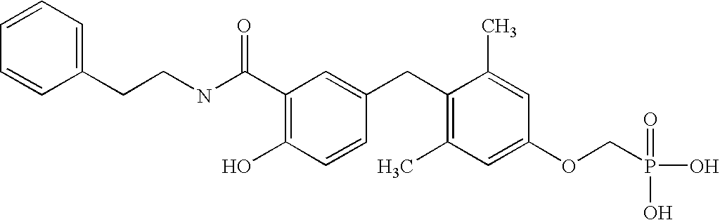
C1(C(NCCC2=CC=CC=C2)=O)=C(O)C=CC(CC2=C(C)C=C(OCP(=O)(O)O)C=C2C)=C1
